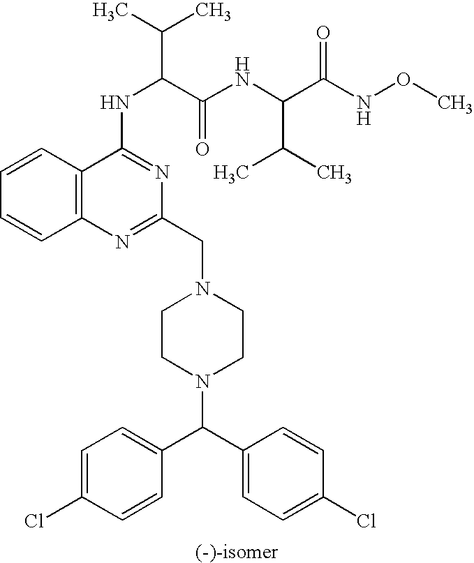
C12=C(C=CC=C1)C(NC(C(C)C)C(NC(C(NOC)=O)C(C)C)=O)=NC(CN1CCN(C(C3=CC=C(Cl)C=C3)C3=CC=C(Cl)C=C3)CC1)=N2
